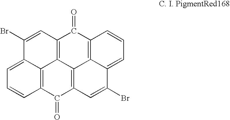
C12=C3C4=C(C=C(Br)C5=CC=CC(=C45)C1=O)C(=O)C1=C3C(=CC=C1)C(Br)=C2
